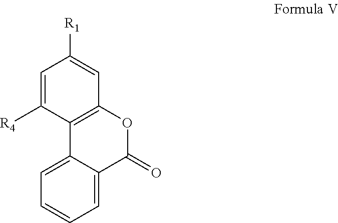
C12=C(OC(=O)C3=CC=CC=C13)C=C([R1])C=C2[R4]
